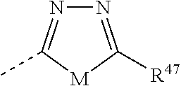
N1=C([R47])[M]C(C)=N1
